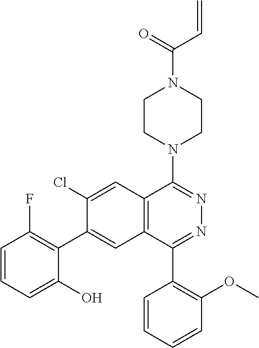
C12=C(C=C(C3=C(F)C=CC=C3O)C(Cl)=C1)C(C1=C(OC)C=CC=C1)=NN=C2N1CCN(C(C=C)=O)CC1
